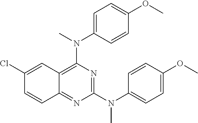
C12=NC(N(C3=CC=C(OC)C=C3)C)=NC(N(C)C3=CC=C(OC)C=C3)=C1C=C(Cl)C=C2
